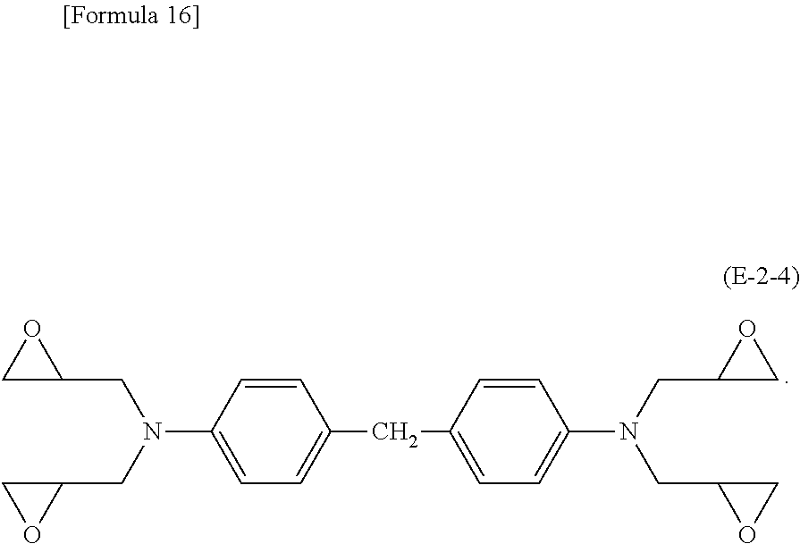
C1C(CN(CC2CO2)C2=CC=C(CC3=CC=C(N(CC4CO4)CC4CO4)C=C3)C=C2)O1
